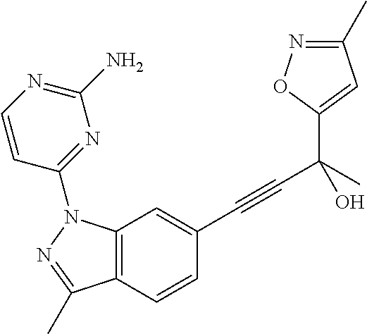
C12=C(C=CC(C#CC(C3=CC(C)=NO3)(C)O)=C1)C(C)=NN2C1=NC(N)=NC=C1
